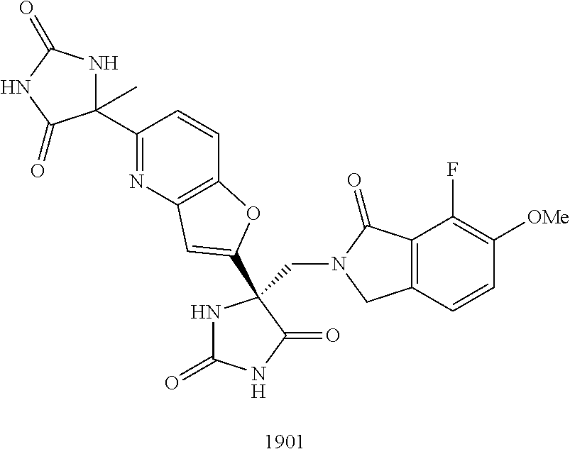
C12=C(C=CC([OMe])=C1F)CN(CC1(C3=CC4=C(C=CC(C5(C)NC(=O)NC5=O)=N4)O3)NC(=O)NC1=O)C2=O
